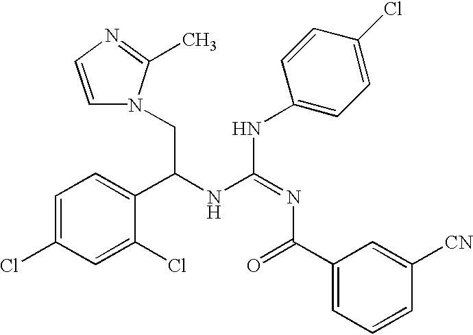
C(C(NC(=NC(C1=CC=CC([CN])=C1)=O)NC1=CC=C(Cl)C=C1)C1=CC=C(Cl)C=C1Cl)N1C=CN=C1C
